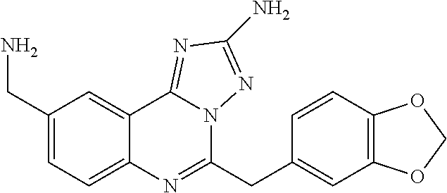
C1(CN)=CC=C2C(=C1)C1=NC(N)=NN1C(CC1=CC3=C(C=C1)OCO3)=N2
